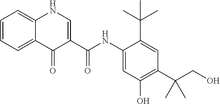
C1=C(C(NC2=CC(O)=C(C(CO)(C)C)C=C2C(C)(C)C)=O)C(=O)C2=CC=CC=C2N1
